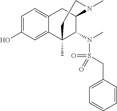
C1=C(O)C=C2C(=C1)CC1C(N(S(CC3=CC=CC=C3)(=O)=O)C)C2(C)CCN1C
